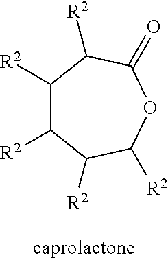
C1([R2])C([R2])C([R2])C([R2])OC(=O)C1[R2]
